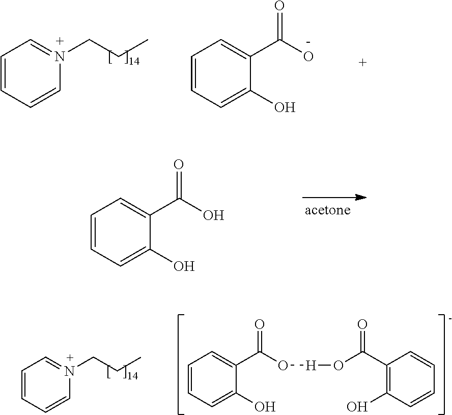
C1=CC=CN(CCC)=C1.C1=CC=C(O)C(C(O)=O)=C1.C1=CC=C(O)C(C(O)=O)=C1.C1=CC=C(O)C(C(O[H]OC(=O)C2=C(O)C=CC=C2)=O)=C1.C1=CC=CN(CCC)=C1
